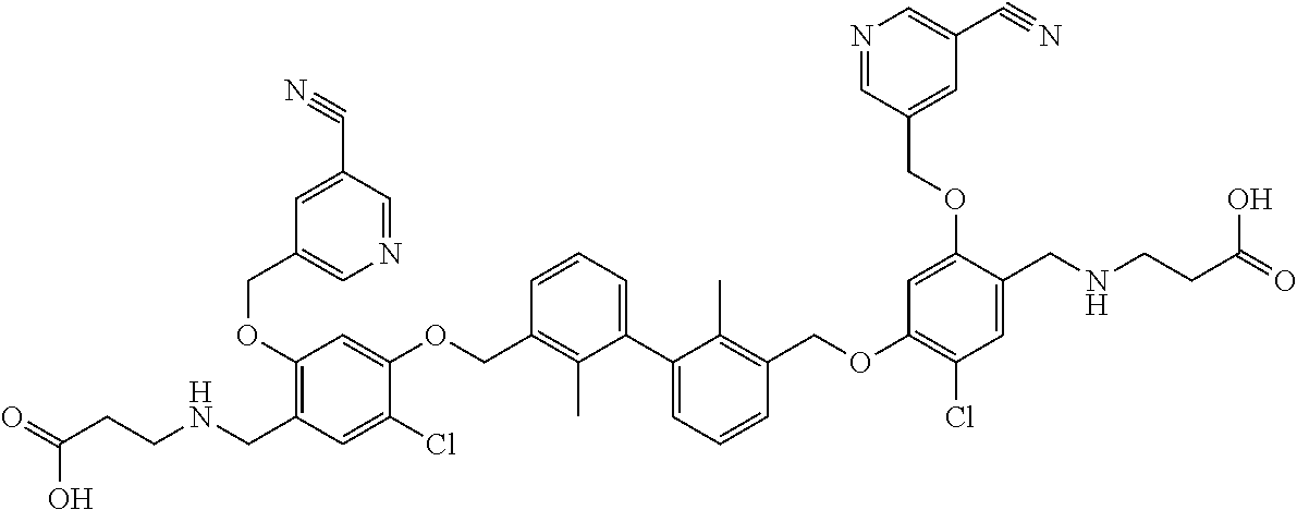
C1(OCC2=CN=CC(C#N)=C2)=C(CNCCC(=O)O)C=C(Cl)C(OCC2=C(C)C(C3=CC=CC(COC4=C(Cl)C=C(CNCCC(=O)O)C(OCC5=CC(C#N)=CN=C5)=C4)=C3C)=CC=C2)=C1
